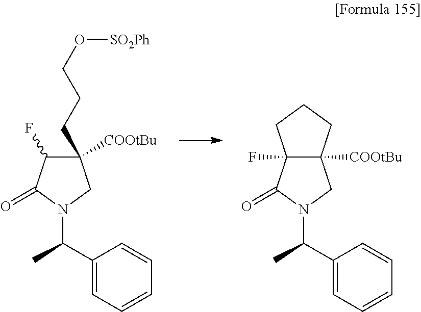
C1(C(N2CC([COOtBu])(CCCO[SO2Ph])C(F)C2=O)C)=CC=CC=C1.C1(C(N2CC3([COOtBu])C(F)(C2=O)CCC3)C)=CC=CC=C1
